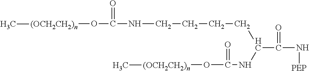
N(C(=O)C(CCCCNC(O[(OCH2CH2)n]C)=O)NC(O[(OCH2CH2)n]C)=O)[PEP]
